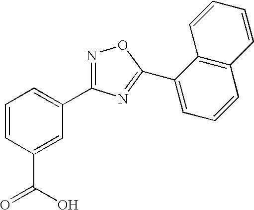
C1=CC(C(=O)O)=CC(C2=NOC(C3=CC=CC4=C3C=CC=C4)=N2)=C1
